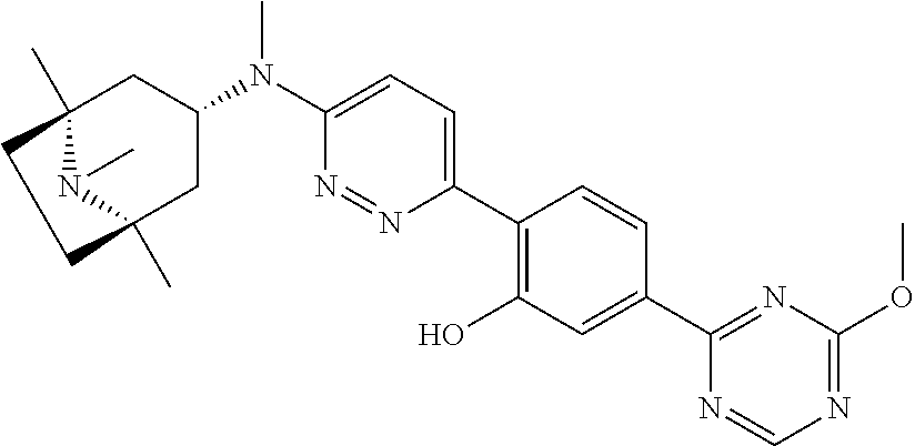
C12(C)N(C)C(C)(CC(N(C3=CC=C(C4=C(O)C=C(C5=NC(OC)=NC=N5)C=C4)N=N3)C)C1)CC2
